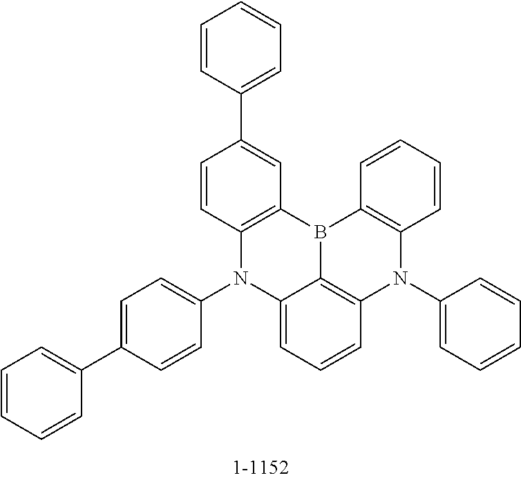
C12=CC=CC3=C1B(C1=C(N3C3=CC=CC=C3)C=CC=C1)C1=C(N2C2=CC=C(C3=CC=CC=C3)C=C2)C=CC(C2=CC=CC=C2)=C1
